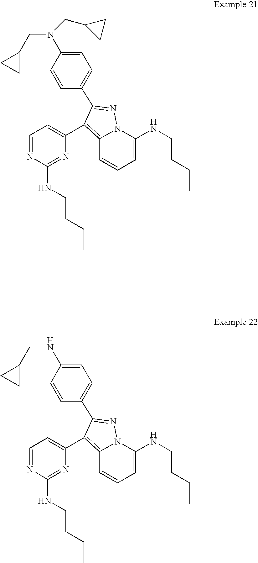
N(C1=CC=C(C2=NN3C(NCCCC)=CC=CC3=C2C2=CC=NC(NCCCC)=N2)C=C1)(CC1CC1)CC1CC1.N(C1=CC=C(C2=NN3C(NCCCC)=CC=CC3=C2C2=CC=NC(NCCCC)=N2)C=C1)CC1CC1
